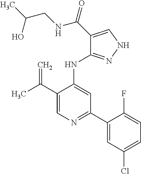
N(C1=CC(C2=CC(Cl)=CC=C2F)=NC=C1C(C)=C)C1=NNC=C1C(=O)NCC(C)O
